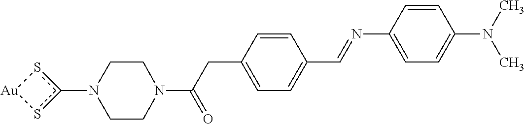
c1(N2CCN(C(CC3=CC=C(C=NC4=CC=C(N(C)C)C=C4)C=C3)=O)CC2)s[Au]s1
